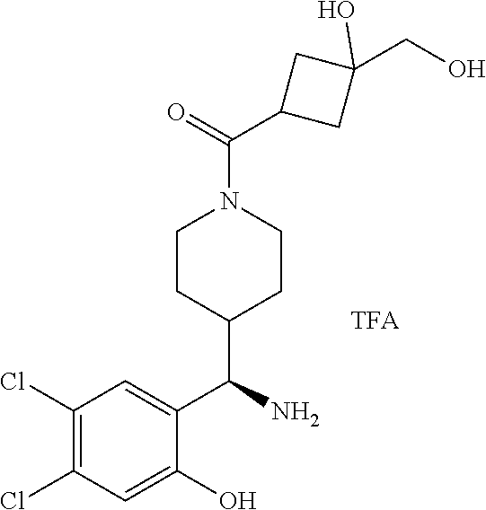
O=C(N1CCC(C(C2=CC(Cl)=C(Cl)C=C2O)N)CC1)C1CC(CO)(O)C1
